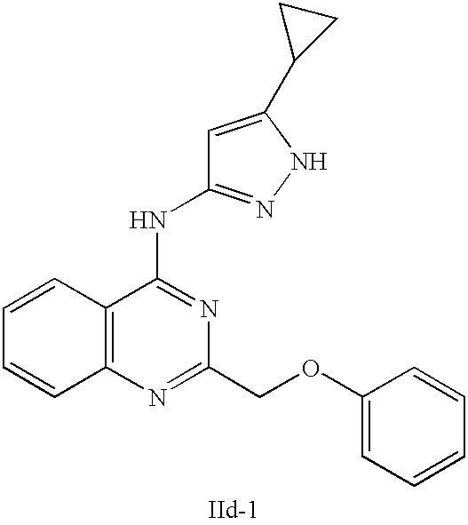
C12=C(N=C(COC3=CC=CC=C3)N=C1NC1=NNC(C3CC3)=C1)C=CC=C2
